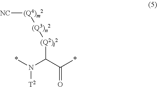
[NC][(Q4)m2][(Q3)n2][(Q2)l2]C(C(=O)*)N(*)[T2]
